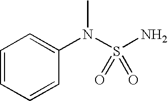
N(S(N)(=O)=O)(C)C1=CC=CC=C1
